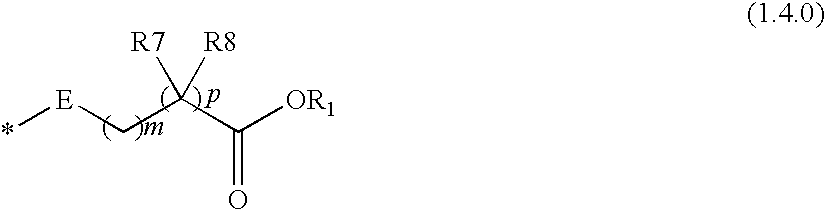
[E](*)CC(C([OR1])=O)([R7])[R8]
